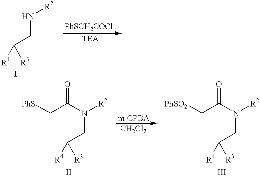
N(CC([R4])[R3])[R2].N(CC([R4])[R3])([R2])C(C[PhS])=O.N(CC([R4])[R3])([R2])C(C[PhSO2])=O
